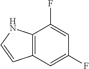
C12=C(C=C(F)C=C1F)C=CN2
